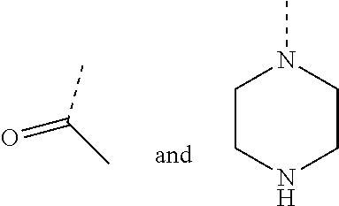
CC(C)=O.C1CNCCN1C
